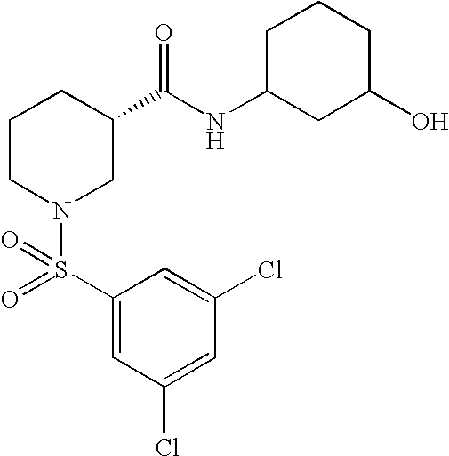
C1(Cl)=CC(S(=O)(N2CC(C(NC3CC(O)CCC3)=O)CCC2)=O)=CC(Cl)=C1
